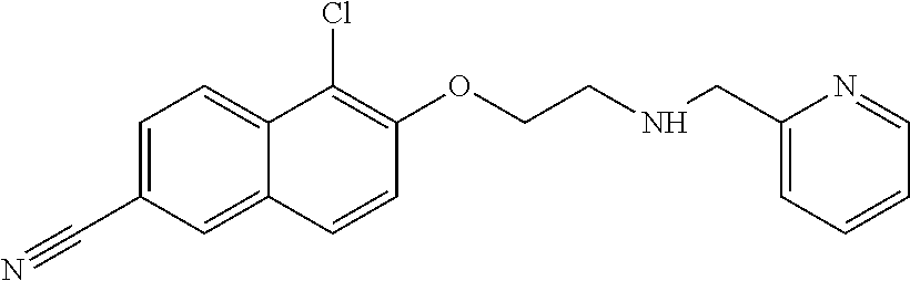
C1=C(C#N)C=C2C(=C1)C(Cl)=C(OCCNCC1=CC=CC=N1)C=C2
